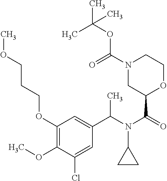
C(N(C(=O)C1OCCN(C(=O)OC(C)(C)C)C1)C1CC1)(C)C1=CC(OCCCOC)=C(OC)C(Cl)=C1
